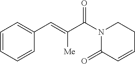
C1=CC=CC(C=C(C(N2C(=O)C=CCC2)=O)[Me])=C1
